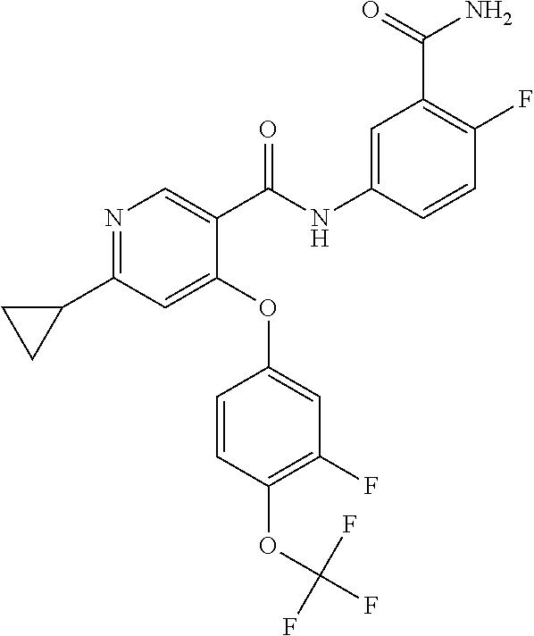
N1=C(C2CC2)C=C(OC2=CC(F)=C(OC(F)(F)F)C=C2)C(C(NC2=CC(C(N)=O)=C(F)C=C2)=O)=C1
